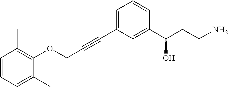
C1=CC(C(CCN)O)=CC(C#CCOC2=C(C)C=CC=C2C)=C1
